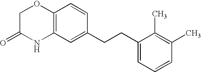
C12=C(C=C(CCC3=CC=CC(C)=C3C)C=C1)NC(=O)CO2
